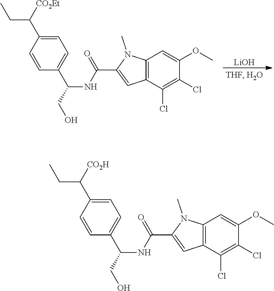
[LiOH].C1(Cl)=C(Cl)C2=C(C=C1OC)N(C)C(C(NC(C1=CC=C(C([CO2Et])CC)C=C1)CO)=O)=C2.C1(OC)=CC2=C(C(Cl)=C1Cl)C=C(C(NC(C1=CC=C(C([CO2H])CC)C=C1)CO)=O)N2C
